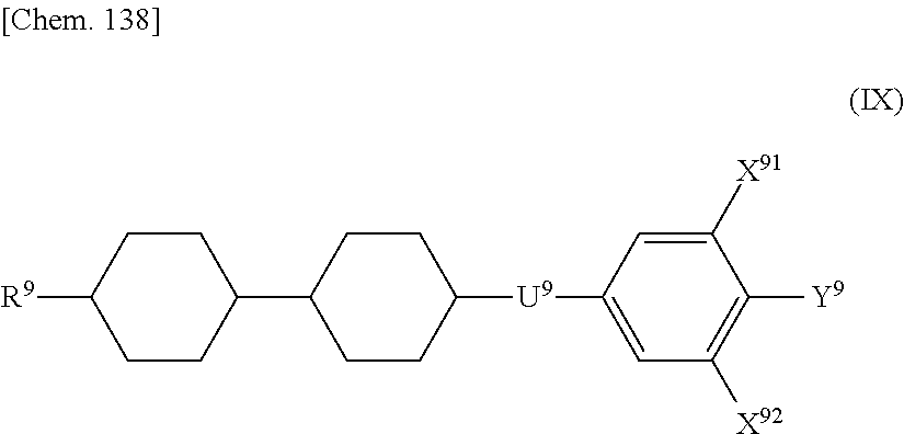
C1CC([R9])CCC1C1CCC([U9]C2=CC([X92])=C([Y9])C([X91])=C2)CC1
